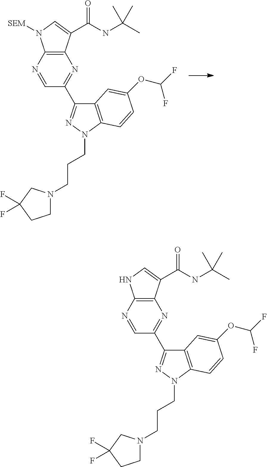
C1=NC2=C(N=C1C1=NN(CCCN3CCC(F)(F)C3)C3=C1C=C(OC(F)F)C=C3)C(C(NC(C)(C)C)=O)=CN2[SEM].C1=NC2=C(N=C1C1=NN(CCCN3CCC(F)(F)C3)C3=C1C=C(OC(F)F)C=C3)C(C(NC(C)(C)C)=O)=CN2
